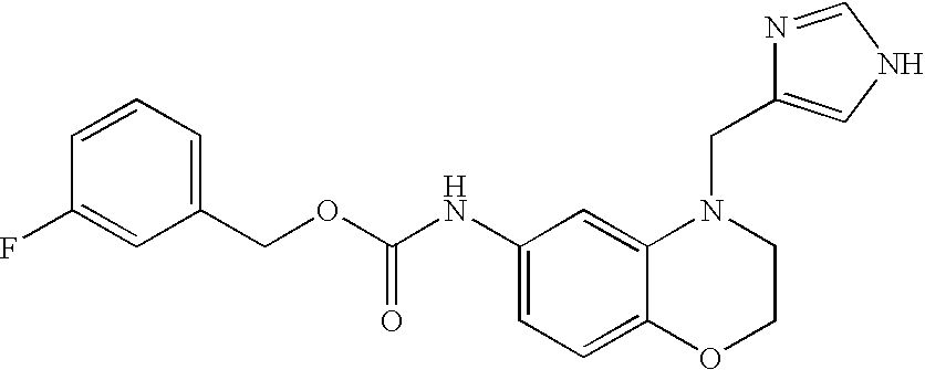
C1(NC(OCC2=CC=CC(F)=C2)=O)=CC=C2C(=C1)N(CC1=CNC=N1)CCO2
